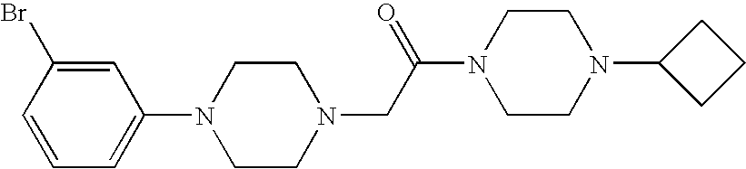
C1(N2CCN(CC(N3CCN(C4CCC4)CC3)=O)CC2)=CC=CC(Br)=C1
